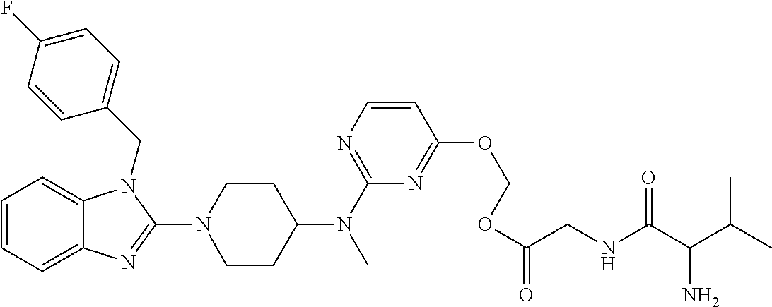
C1=CC=C2C(=C1)N(CC1=CC=C(F)C=C1)C(N1CCC(N(C3=NC=CC(OCOC(CNC(C(C(C)C)N)=O)=O)=N3)C)CC1)=N2
